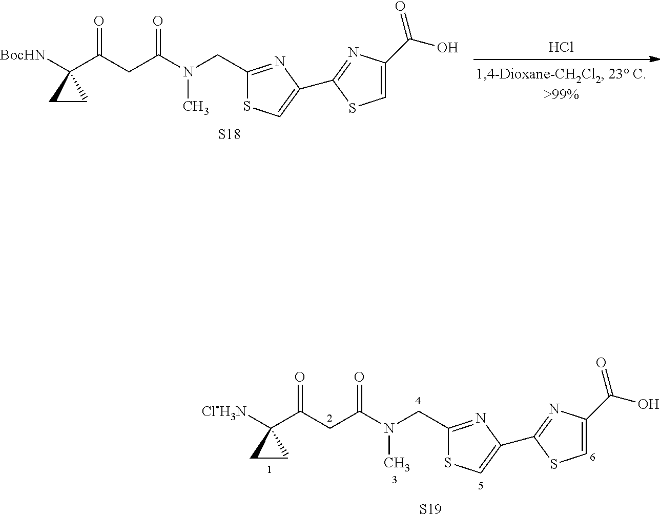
Cl.[S18].C1CC1([BocHN])C(CC(=O)N(CC1=NC(C2=NC(C(O)=O)=CS2)=CS1)C)=O.[S19].C1CC1([ClH3N])C(CC(=O)N(CC1=NC(C2=NC(C(O)=O)=CS2)=CS1)C)=O
